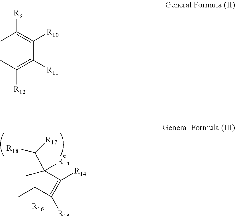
[R16]C1(C)C([R18])([R17])C(C)([R13])C([R14])=C1[R15].CC(=C(C(=C(C)[R12])[R11])[R10])[R9]
